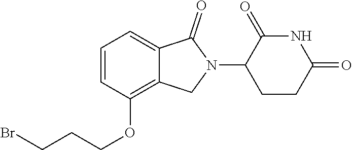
C1=CC(OCCCBr)=C2C(=C1)C(=O)N(C1C(=O)NC(=O)CC1)C2
